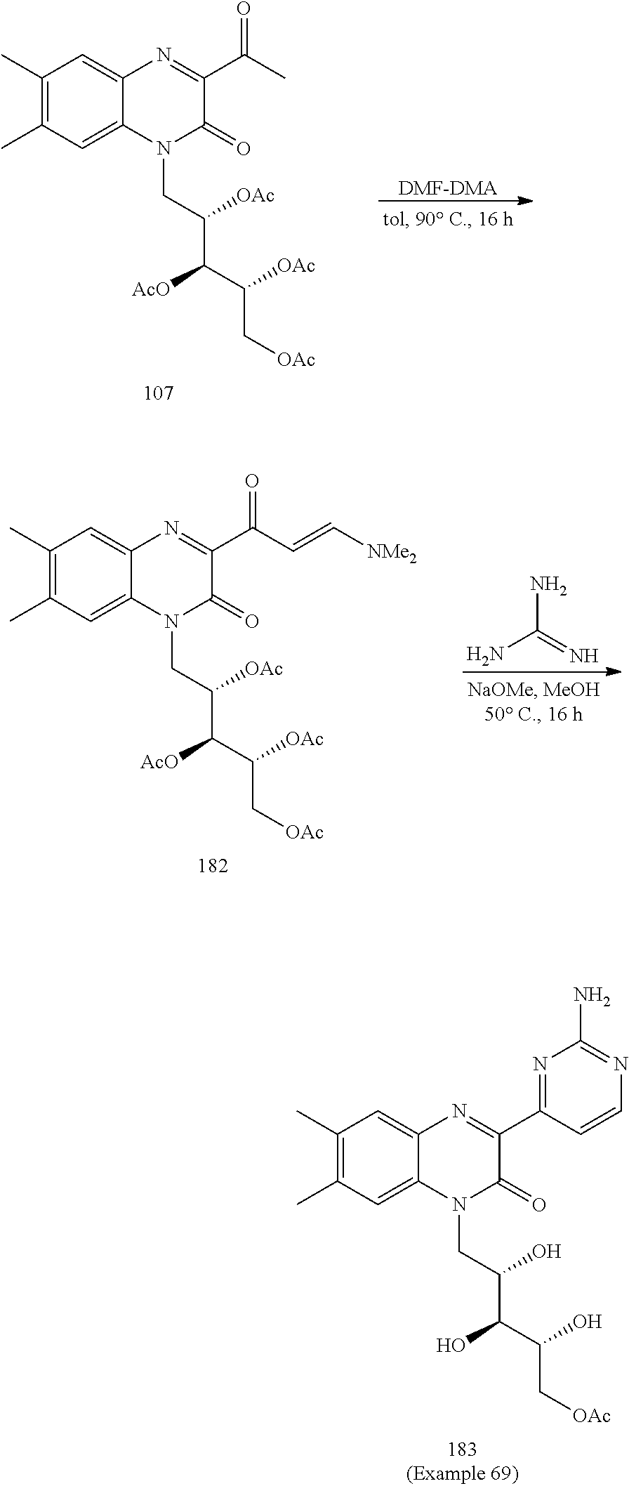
C(C[OAc])(C([AcO])C(CN1C(=O)C(C(C)=O)=NC2=CC(C)=C(C)C=C12)[OAc])[OAc].[DMF-DMA].C(C[OAc])(C([AcO])C(CN1C(=O)C(C(C=C[NMe2])=O)=NC2=CC(C)=C(C)C=C12)[OAc])[OAc].NC(=N)N.C(C[OAc])(C(O)C(CN1C(=O)C(C2=NC(N)=NC=C2)=NC2=CC(C)=C(C)C=C12)O)O
